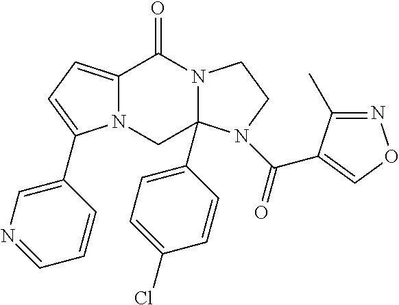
C12=CC=C(C3=CN=CC=C3)N1CC1(C3=CC=C(Cl)C=C3)N(C2=O)CCN1C(=O)C1=CON=C1C
